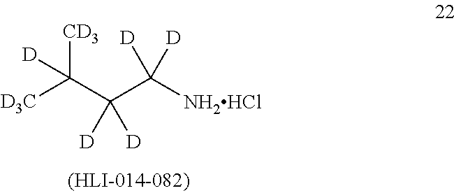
[D3C]C(C(C([NH2HCl])([D])[D])([D])[D])([CD3])[D]
